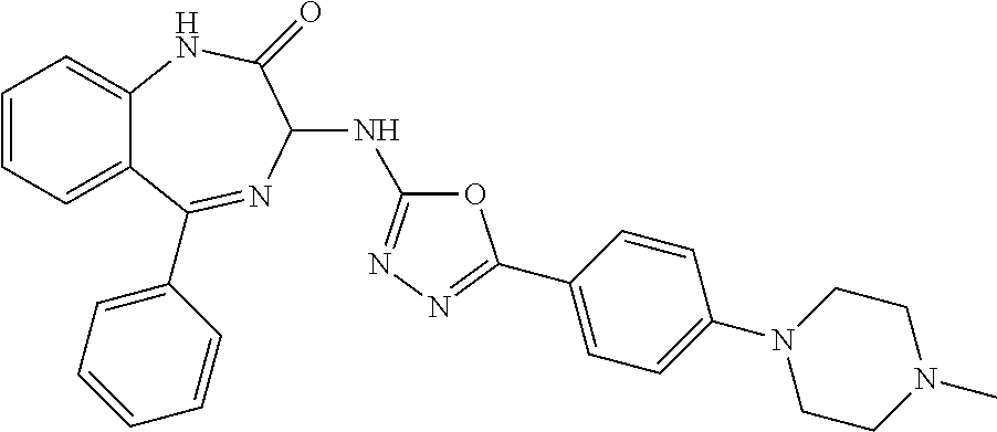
C1=CC=C2C(=C1)NC(=O)C(NC1=NN=C(C3=CC=C(N4CCN(C)CC4)C=C3)O1)N=C2C1=CC=CC=C1
